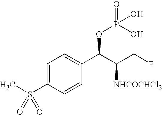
C1=C(S(C)(=O)=O)C=CC(C(C([NHCOCHCl2])CF)OP(=O)(O)O)=C1
